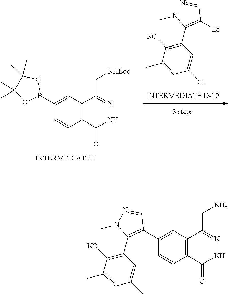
BrC(C=N)=C(NC)C1=C([NC])C(C)=CC(Cl)=C1.C12=C(C(C[NHBoc])=NNC1=O)C=C(B1OC(C)(C)C(C)(C)O1)C=C2.C12=C(C(CN)=NNC1=O)C=C(C1=C(C3=C([NC])C(C)=CC(C)=C3)N(C)N=C1)C=C2
